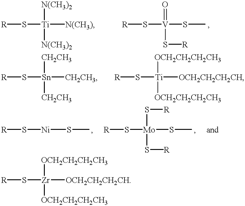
[R]S[Ti]([N(CH3)])([N(CH3)2])[N(CH3)2].[R]S[V](=O)(S[R])SC.[R]S[Sn]([CH2CH3])([CH2CH3])[CH2CH3].[R]S[Ti]([OCH2CH2CH2CH])([OCH2CH2CH2CH3])[OCH2CH2CH2CH3].[R]S[Ni]SC.[R]S[Mo](SC)(S[R])S[R].[R]S[Zr]([OCH2CH2CH2CH])([OCH2CH2CH2CH3])[OCH2CH2CH2CH3]
